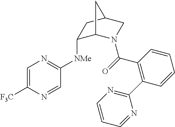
C1=C([F3C])N=CC([NMe]C2C3N(C(=O)C4=C(C5=NC=CC=N5)C=CC=C4)CC(C2)C3)=N1
